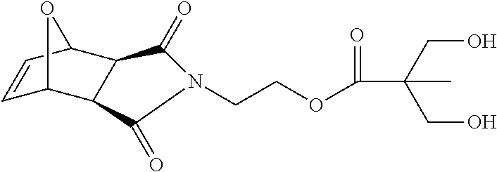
C(COC(C(CO)(CO)C)=O)N1C(=O)C2C(C3C=CC2O3)C1=O
